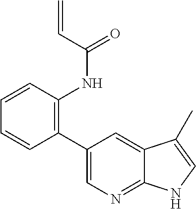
C1=CC(C2=CN=C3C(=C2)C(C)=CN3)=C(NC(C=C)=O)C=C1
